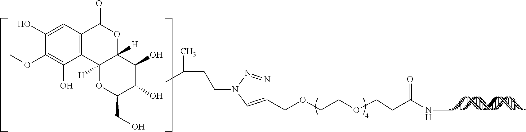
C1(COCCOCCC(NC)=O)=CN(CCC(C)C)N=N1.C12=C(C=C(O)C(OC)=C1O)C(=O)OC1([H])C2([H])OC(CO)C(O)C1O
